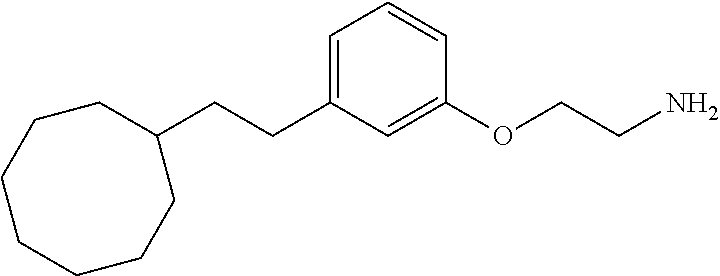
C1=C(CCC2CCCCCCC2)C=C(OCCN)C=C1
